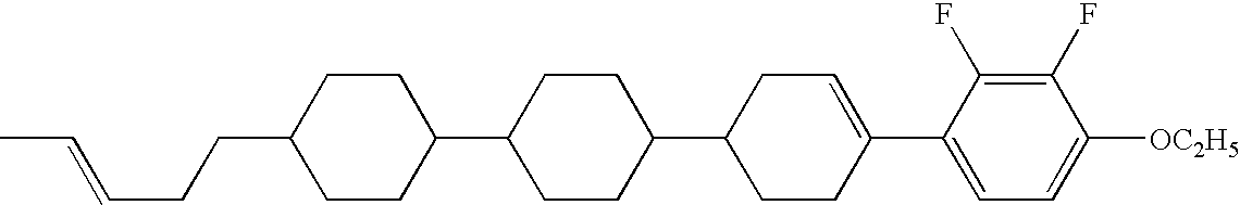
C1(F)=C(F)C(C2=CCC(C3CCC(C4CCC(CCC=CC)CC4)CC3)CC2)=CC=C1[OC2H5]
